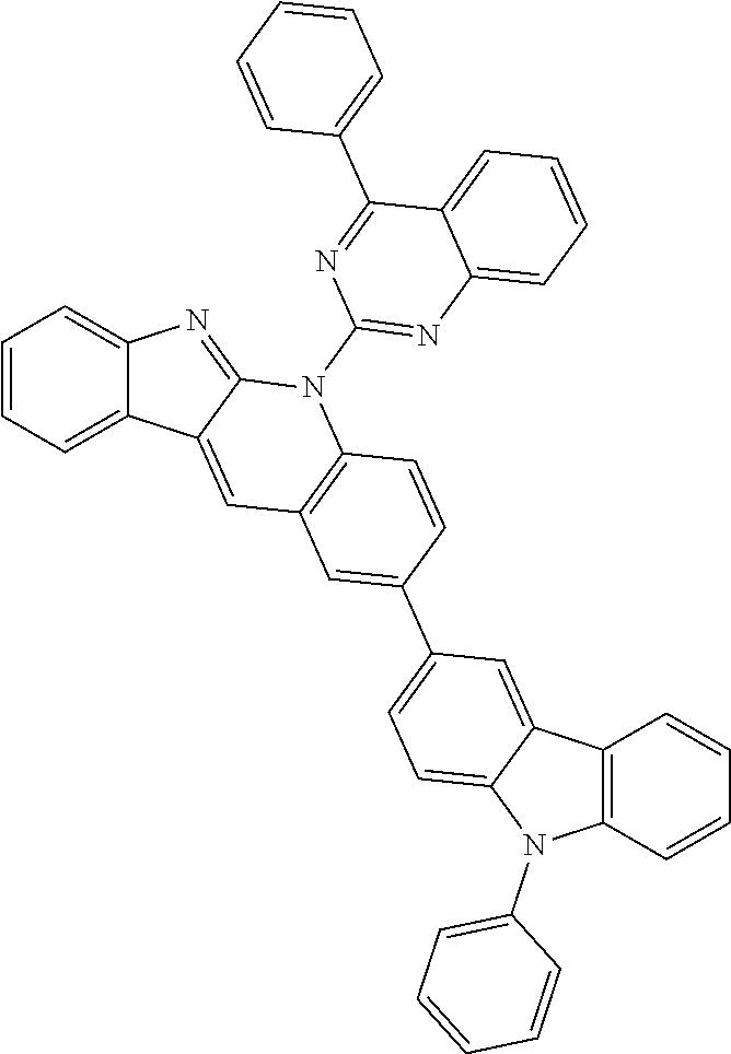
C1=CC=C2C(=C1)N=C1C2=CC2=C(N1C1=NC3=CC=CC=C3C(C3=CC=CC=C3)=N1)C=CC(C1=CC=C3C(=C1)C1=C(N3C3=CC=CC=C3)C=CC=C1)=C2
